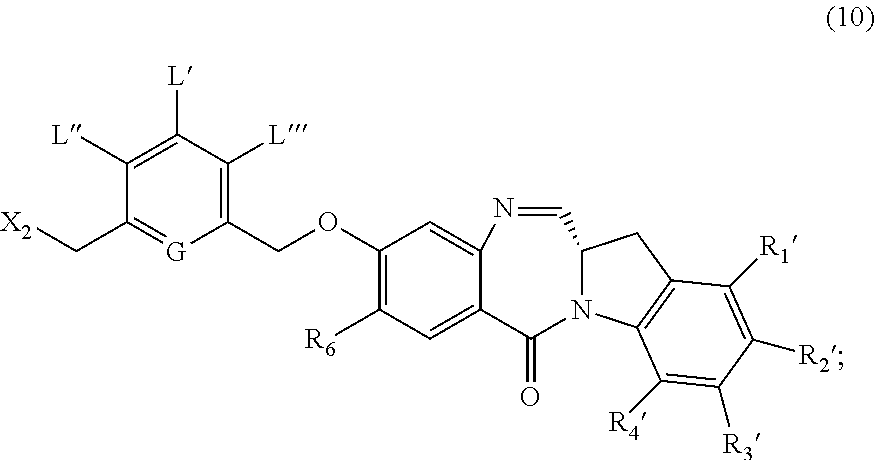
C1(COC2=C([R6])C=C3C(=C2)N=CC2N(C3=O)C3=C(C2)C([R1])=C([R2])C([R3])=C3[R4])=C([L])C([L])=C([L])C(C[X2])=[G]1
